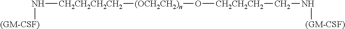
N([CH2CH2CH2CH2][(OCH2CH2)n]O[CH2CH2CH2]CN[(GM-CSF)])[(GM-CSF)]
